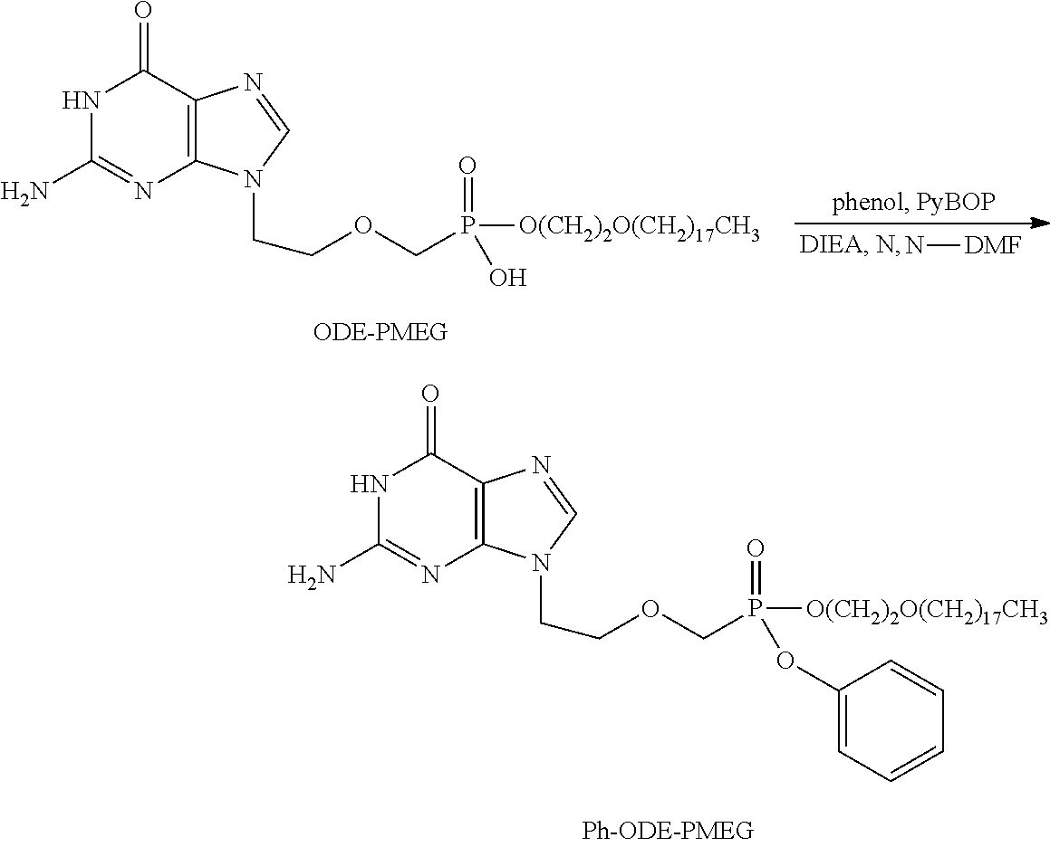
N[DMF].C12=C(C(=O)NC(N)=N1)N=CN2CCOCP(=O)([O(CH2)2O(CH2)17CH3])O.C12=C(C(=O)NC(N)=N1)N=CN2CCOCP(=O)([O(CH2)2O(CH2)17CH3])OC1=CC=CC=C1
